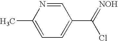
C1=NC(C)=CC=C1C(=[NOH])Cl
